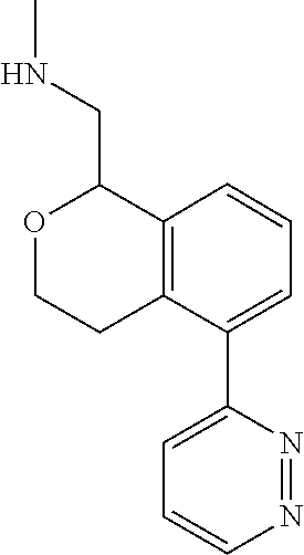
C1=CC=C(C2=CC=CN=N2)C2=C1C(CNC)OCC2
